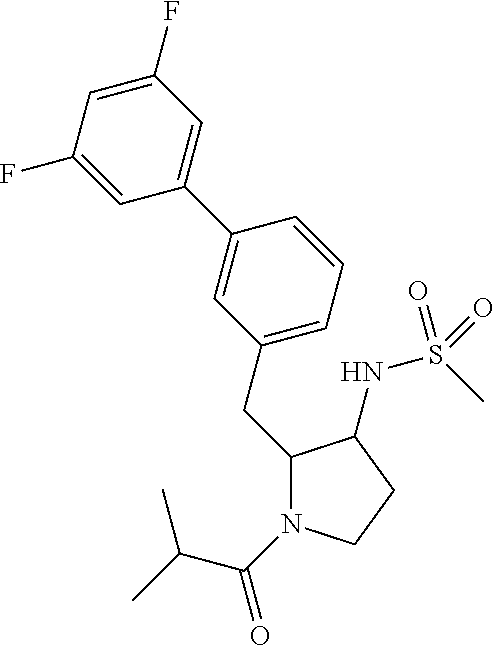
C1(CC2=CC=CC(C3=CC(F)=CC(F)=C3)=C2)N(C(=O)C(C)C)CCC1NS(C)(=O)=O
